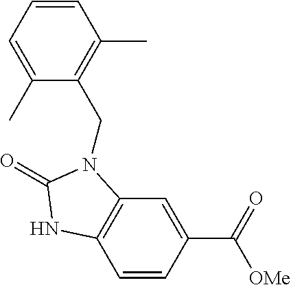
C1=CC(C([OMe])=O)=CC2=C1NC(=O)N2CC1=C(C)C=CC=C1C
